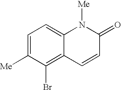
C1=C([Me])C(Br)=C2C(=C1)N([Me])C(=O)C=C2
